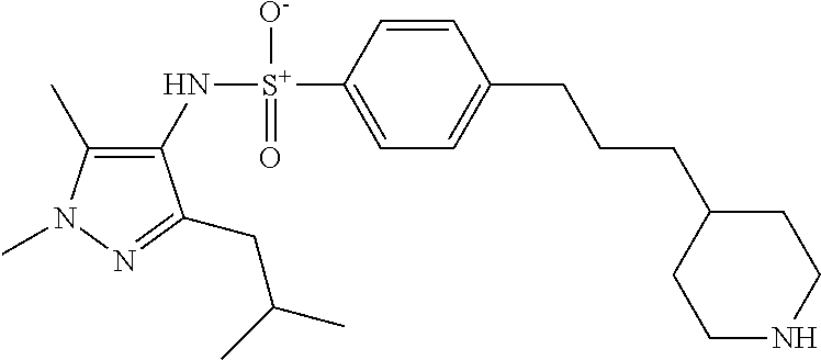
C1(C)=C(N[S+](C2=CC=C(CCCC3CCNCC3)C=C2)([O-])=O)C(CC(C)C)=NN1C
